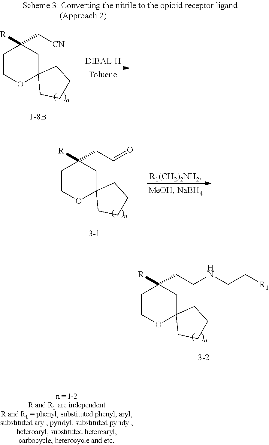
C1COC2(CC1(CCNCC[R1])[R])CCCC2.C1COC2(CC1(CC=O)[R])CCCC2.C1COC2(CC1(C[CN])[R])CCCC2
